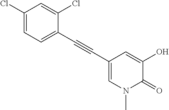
C1(Cl)=CC=C(C#CC2=CN(C)C(=O)C(O)=C2)C(Cl)=C1
